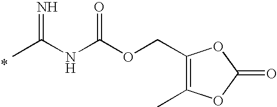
CC(NC(OCC1=C(C)OC(=O)O1)=O)=N
